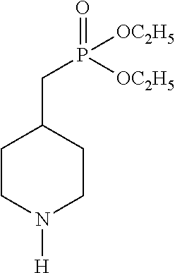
C1CN([H])CCC1CP(=O)([OC2H5])[OC2H5]
